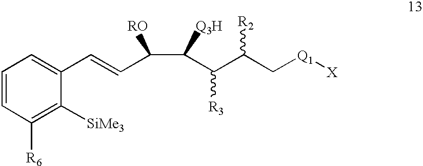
C1=CC([R6])=C([SiMe3])C(C=CC(C(C(C(C[Q1][X])[R2])[R3])[Q3H])[RO])=C1
